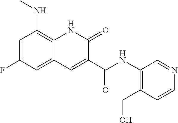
C1=C(F)C=C2C(=C1NC)NC(=O)C(C(NC1=C(CO)C=CN=C1)=O)=C2
